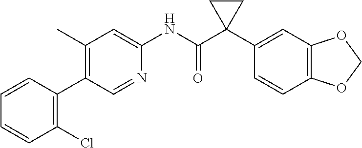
C1=CC(C2=C(C)C=C(NC(C3(C4=CC5=C(C=C4)OCO5)CC3)=O)N=C2)=C(Cl)C=C1
